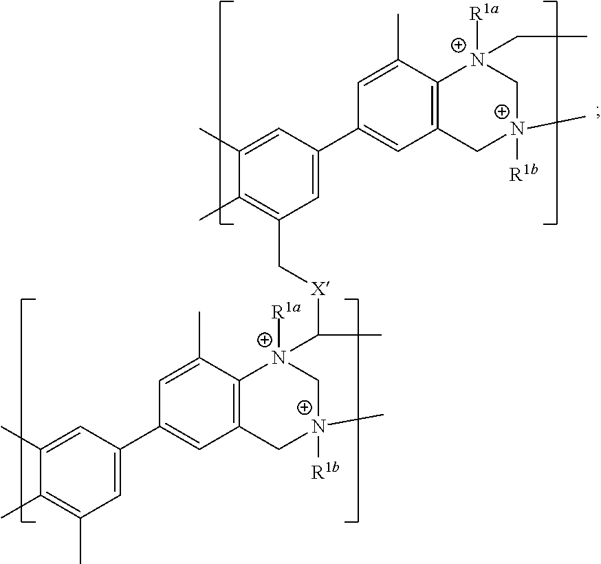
C1=C(C)C2=C(C=C1C1=CC(C[X]C([N+]3([R1a])C4=C(C=C(C5=CC(C)=C(C)C(C)=C5)C=C4C)C[N+](C)([R1b])C3)C)=C(C)C(C)=C1)C[N+](C)([R1b])C[N+]2([R1a])CC
